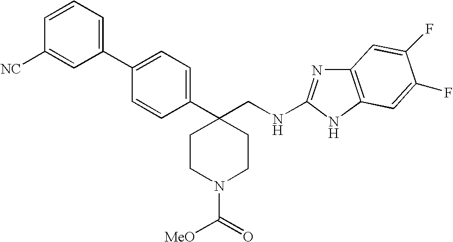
C1=C(C2=CC=CC([NC])=C2)C=CC(C2(CNC3=NC4=C(N3)C=C(F)C(F)=C4)CCN(C(=O)[MeO])CC2)=C1
